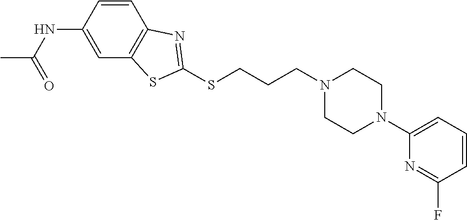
C(N1CCN(C2=CC=CC(F)=N2)CC1)CCSC1=NC2=C(C=C(NC(C)=O)C=C2)S1
